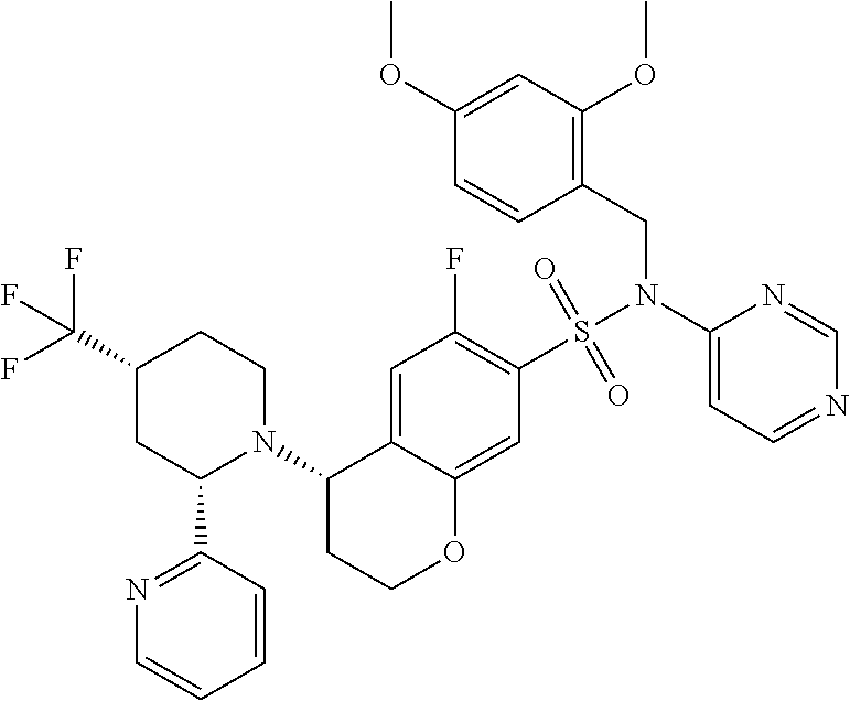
C1=C2C(=CC(S(N(C3=CC=NC=N3)CC3=C(OC)C=C(OC)C=C3)(=O)=O)=C1F)OCCC2N1CCC(C(F)(F)F)CC1C1=NC=CC=C1
